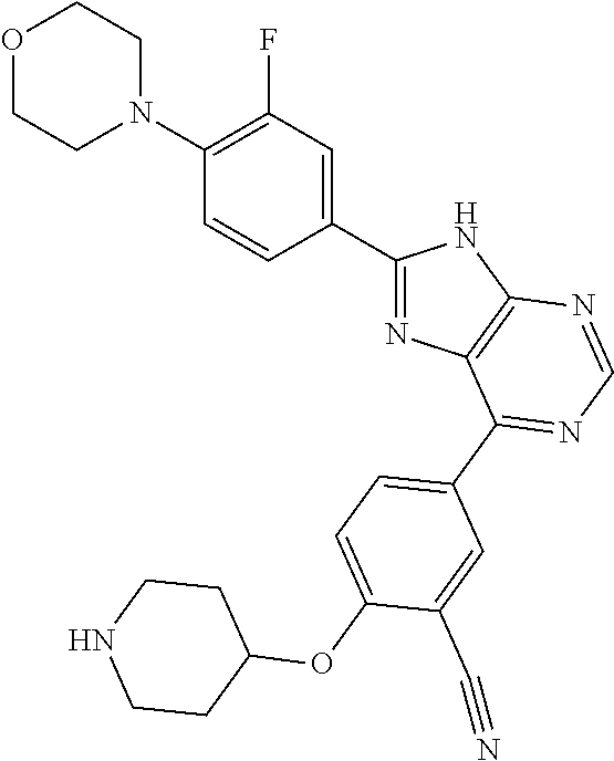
C1(C2=CC(F)=C(N3CCOCC3)C=C2)=NC2=C(N1)N=CN=C2C1=CC=C(OC2CCNCC2)C(C#N)=C1
